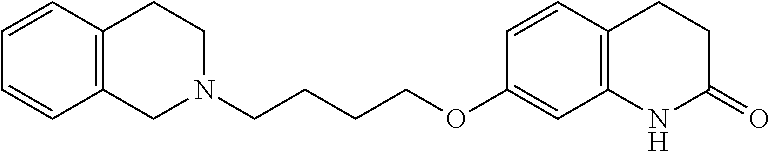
C1N(CCCCOC2=CC3=C(C=C2)CCC(=O)N3)CCC2=C1C=CC=C2
